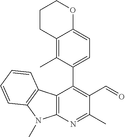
C1(C2=CC=C3C(=C2C)CCCO3)=C(C=O)C(C)=NC2=C1C1=C(N2C)C=CC=C1
